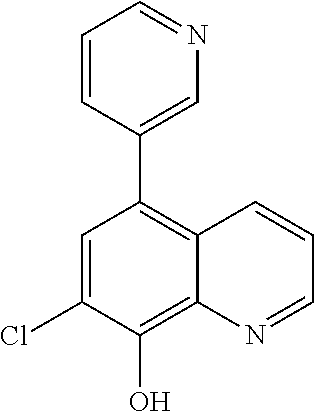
C1=C(Cl)C(O)=C2C(=C1C1=CN=CC=C1)C=CC=N2
